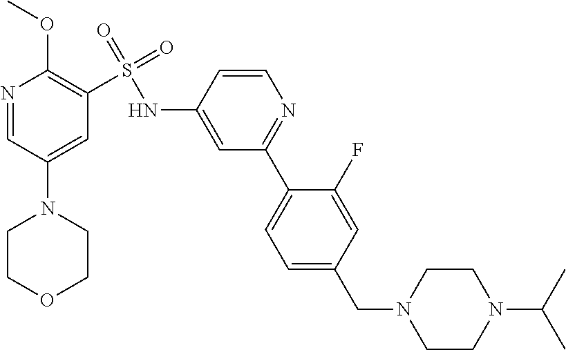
N1=CC(N2CCOCC2)=CC(S(=O)(=O)NC2=CC(C3=CC=C(CN4CCN(C(C)C)CC4)C=C3F)=NC=C2)=C1OC
